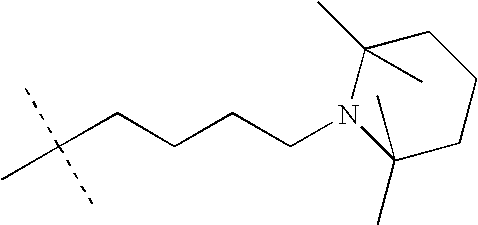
N1(CCCCC(C)(C)C)C(C)(C)CCCC1(C)C
